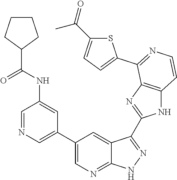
C1=NC=C(C2=CN=C3C(=C2)C(C2=NC4=C(N2)C=CN=C4C2=CC=C(C(=O)C)S2)=NN3)C=C1NC(C1CCCC1)=O
